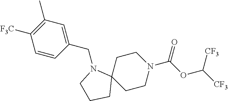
N1(CC2=CC(C)=C([F3C])C=C2)CCCC12CCN(C(OC([CF3])[CF3])=O)CC2
